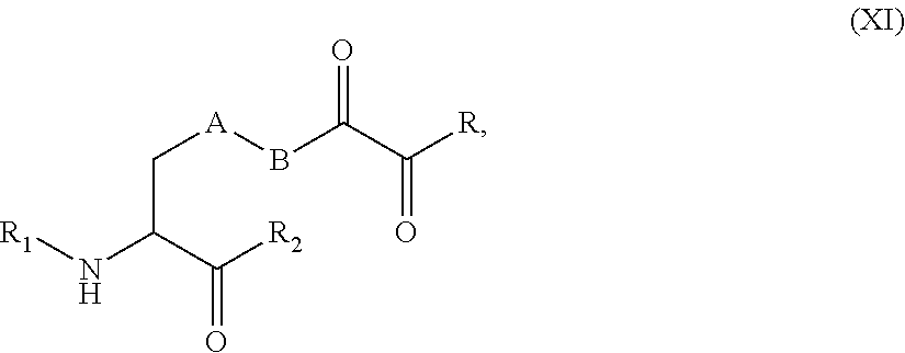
[A](BC(=O)C(=O)[R])CC(C(=O)[R2])N[R1]
